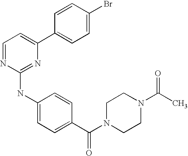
C1(C2=CC=C(Br)C=C2)=CC=NC(NC2=CC=C(C(N3CCN(C(C)=O)CC3)=O)C=C2)=N1
